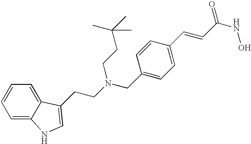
C(N(CC1=CC=C(C=CC(NO)=O)C=C1)CCC(C)(C)C)CC1=CNC2=CC=CC=C21
